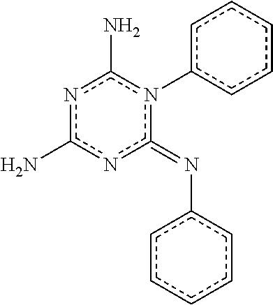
n1c(N)nc(=Nc2ccccc2)n(-c2ccccc2)c1N
